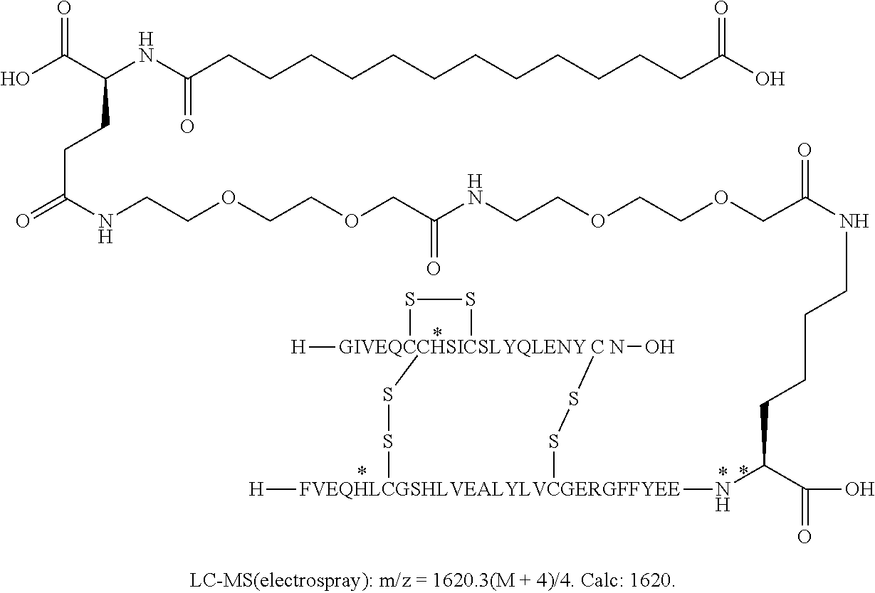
OC(C(NC(CCCCCCCCCCCCC(O)=O)=O)CCC(=O)NCCOCCOCC(NCCOCCOCC(=O)NCCCCC(N[FVEQHLCGSHLVEALYLVCGERGFFYEE]([H])(SS[C N]O)SS[GIVEQCCHSICSLYQLENY]1([H])SS1)C(=O)O)=O)=O
